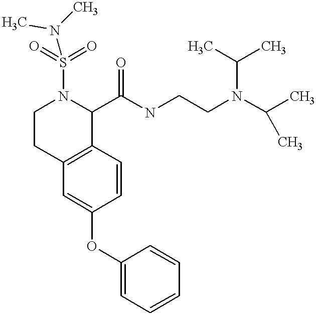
O(C1=CC2=C(C=C1)C(C(NCCN(C(C)C)C(C)C)=O)N(S(=O)(=O)N(C)C)CC2)C1=CC=CC=C1
